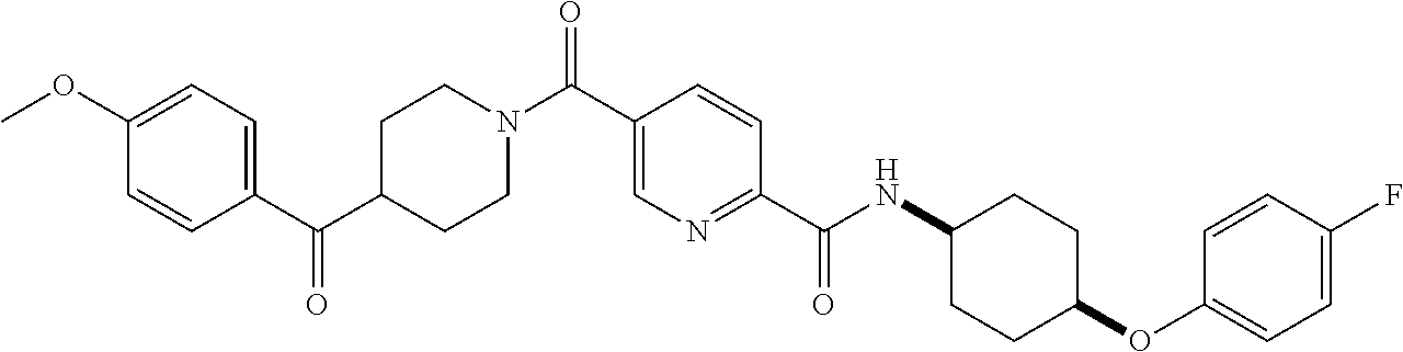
C1C(C(C2=CC=C(OC)C=C2)=O)CCN(C(C2=CN=C(C(NC3CCC(OC4=CC=C(F)C=C4)CC3)=O)C=C2)=O)C1
